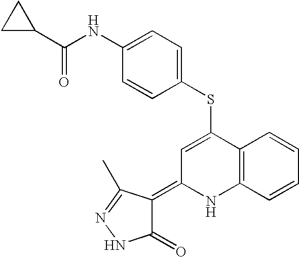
C1(SC2=CC(=C3C(=O)NN=C3C)NC3=C2C=CC=C3)=CC=C(NC(=O)C2CC2)C=C1
